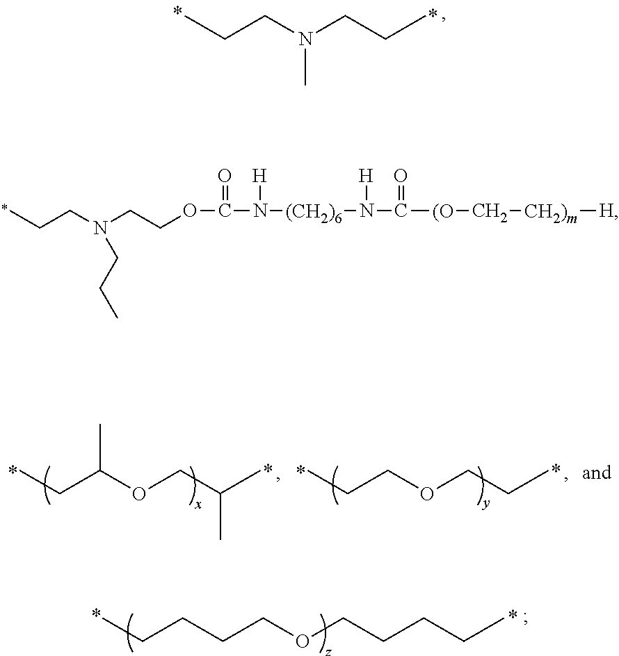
CCCN(CCC)C.CCCN(CCOC(N([(CH2)6]N(C([(O]C[CH2)m][H])=O)[H])[H])=O)CCC.CCCCCOCCCCC.CCC(C)OCC(C)C.CCCOCCC
